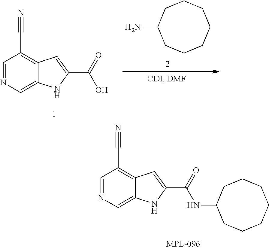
C1=NC=C2C(=C1C#N)C=C(C(=O)NC1CCCCCCC1)N2.C1=NC=C2C(=C1C#N)C=C(C(=O)O)N2.NC1CCCCCCC1
